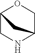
C12CNC(CO1)C2
